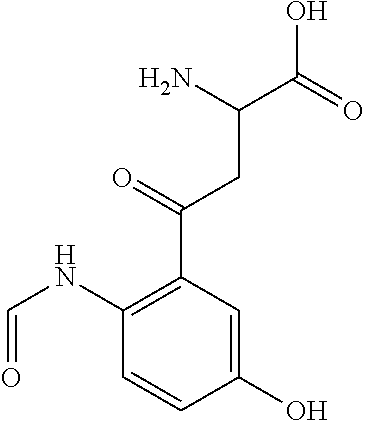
C1(NC=O)=C(C(=O)CC(C(=O)O)N)C=C(O)C=C1
